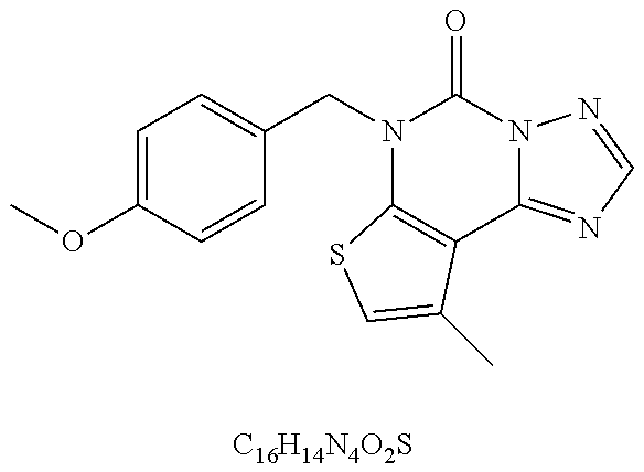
COC1=CC=C(CN2C3=C(C4=NC=NN4C2=O)C(C)=CS3)C=C1.[C16H14N4O2S]
